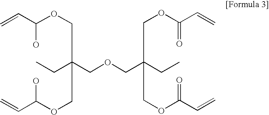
C(COC(O)C=C)(CC)(COCC(COC(=O)C=C)(COC(=O)C=C)CC)COC(O)C=C
